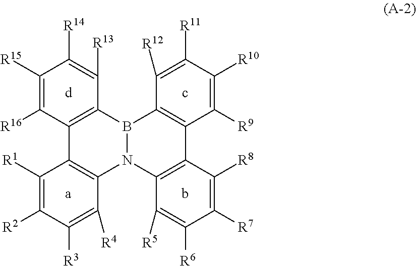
C1([R15])=C([R16])C2=C(C([R13])=C1[R14])B1N(C3=C2C([R1])=C([R2])C([R3])=C3[R4])C2=C(C3=C1C([R12])=C([R11])C([R10])=C3[R9])C([R8])=C([R7])C([R6])=C2[R5]
